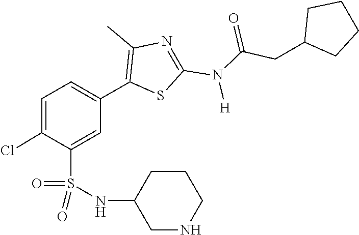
O=S(C1=CC(C2=C(C)N=C(N(C(=O)CC3CCCC3)[H])S2)=CC=C1Cl)(=O)NC1CNCCC1
